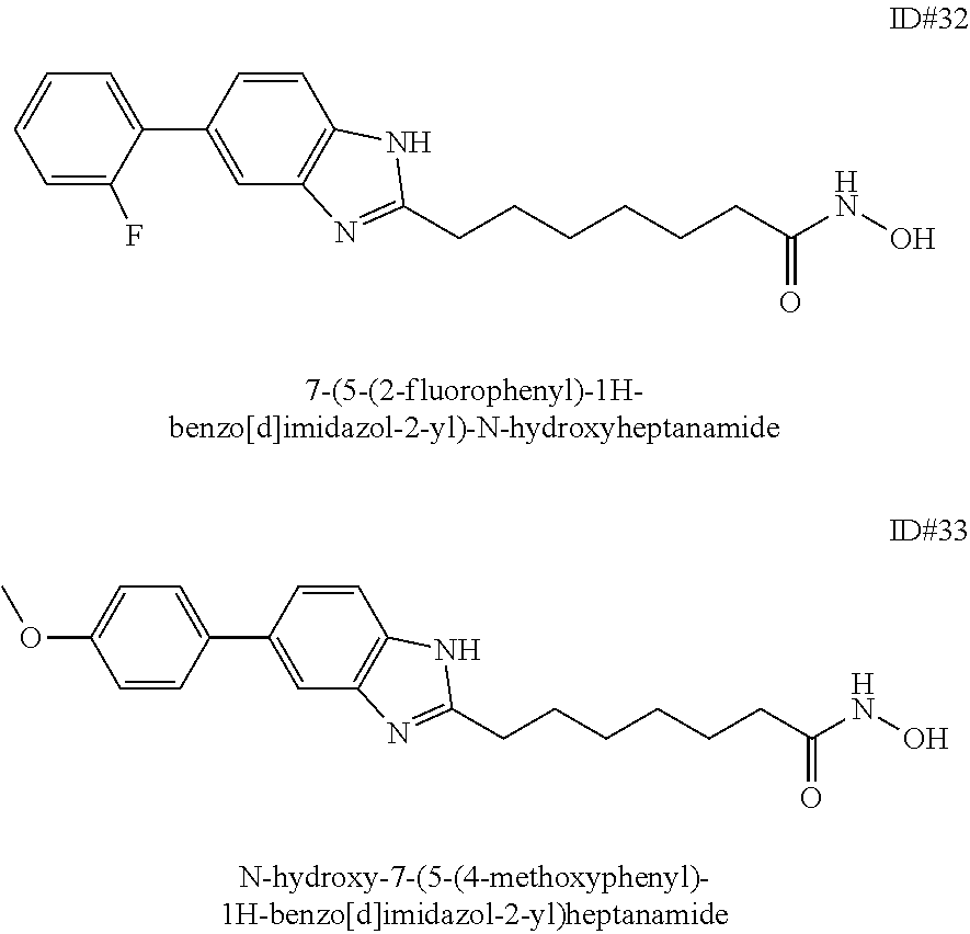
C1=CC(C2=CC=CC=C2F)=CC2=C1NC(CCCCCCC(NO)=O)=N2.C1=CC(C2=CC=C(OC)C=C2)=CC2=C1NC(CCCCCCC(NO)=O)=N2
